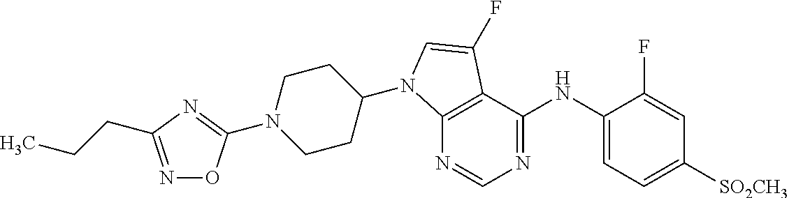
C12=C(C(NC3=CC=C([SO2CH3])C=C3F)=NC=N1)C(F)=CN2C1CCN(C2=NC(CCC)=NO2)CC1
